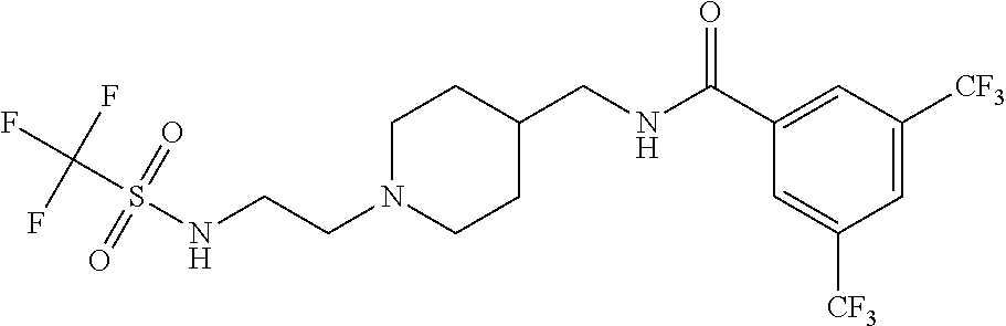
C1N(CCNS(C(F)(F)F)(=O)=O)CCC(CNC(C2=CC([CF3])=CC([CF3])=C2)=O)C1
